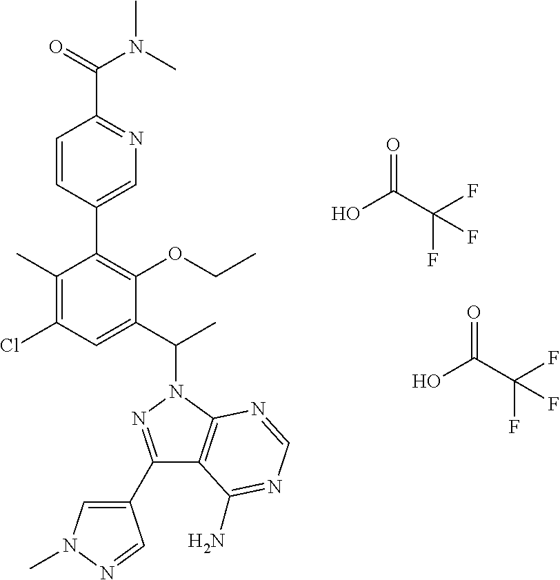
OC(C(F)(F)F)=O.OC(C(F)(F)F)=O.C1(C)=C(Cl)C=C(C(C)N2C3=C(C(C4=CN(C)N=C4)=N2)C(N)=NC=N3)C(OCC)=C1C1=CN=C(C(=O)N(C)C)C=C1
